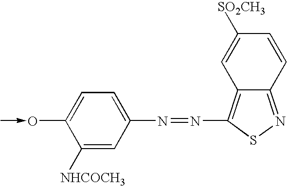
C1([NHCOCH3])=CC(N=NC2=C3C(=NS2)C=CC([SO2CH3])=C3)=CC=C1O-C
